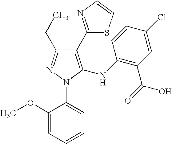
C1(C2=NC=CS2)=C(NC2=C(C(=O)O)C=C(Cl)C=C2)N(C2=CC=CC=C2OC)N=C1CC
